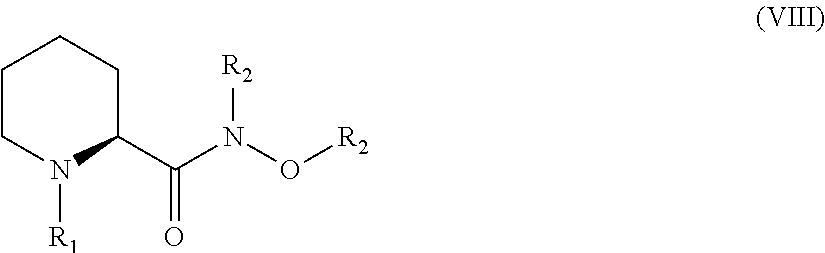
C1CN([R1])C(C(N(O[R2])[R2])=O)CC1
